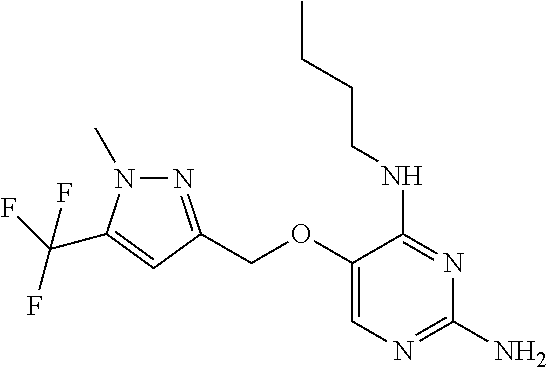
C(OC1=CN=C(N)N=C1NCCCC)C1=NN(C)C(C(F)(F)F)=C1
